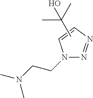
N1(CCN(C)C)N=NC=C1.CC(C)(C)O
